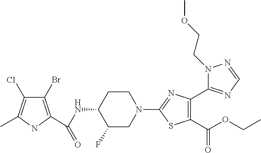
N1=C(C2=C(C(OCC)=O)SC(N3CCC(NC(=O)C4=C(Br)C(Cl)=C(C)N4)C(F)C3)=N2)N(CCOC)N=C1
